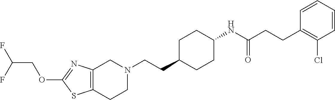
C12=C(CCN(CCC3CCC(NC(CCC4=C(Cl)C=CC=C4)=O)CC3)C1)SC(OCC(F)F)=N2
